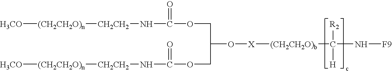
[H3CO][(CH2CH2O)n][CH2CH2]NC(OCC(O[X][(CH2CH2O)b]C(N[F9])([H])[R2])COC(N[CH2CH2][(CH2CH2O)n][H3CO])=O)=O
